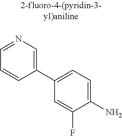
C1=CC(C2=CC=C(N)C(F)=C2)=CN=C1
